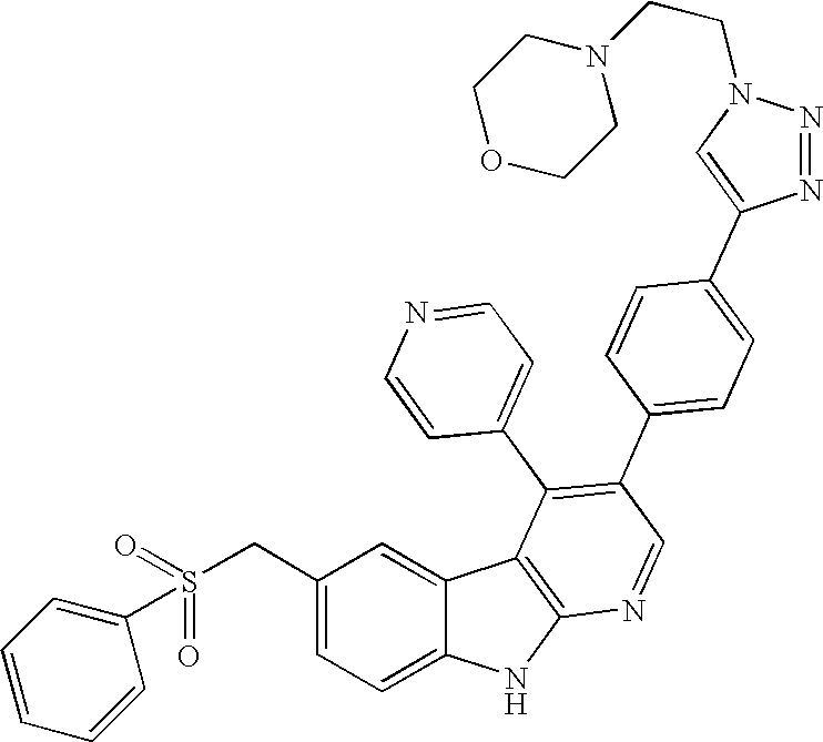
C(C1=CC=C2C(=C1)C1=C(N2)N=CC(C2=CC=C(C3=CN(CCN4CCOCC4)N=N3)C=C2)=C1C1=CC=NC=C1)S(C1=CC=CC=C1)(=O)=O
